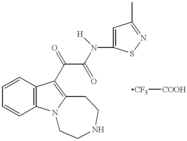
C1=CC2=C(C=C1)N1C(=C2C(C(=O)N([H])C2=CC(C)=NS2)=O)CCNCC1.[CF3][COOH]
